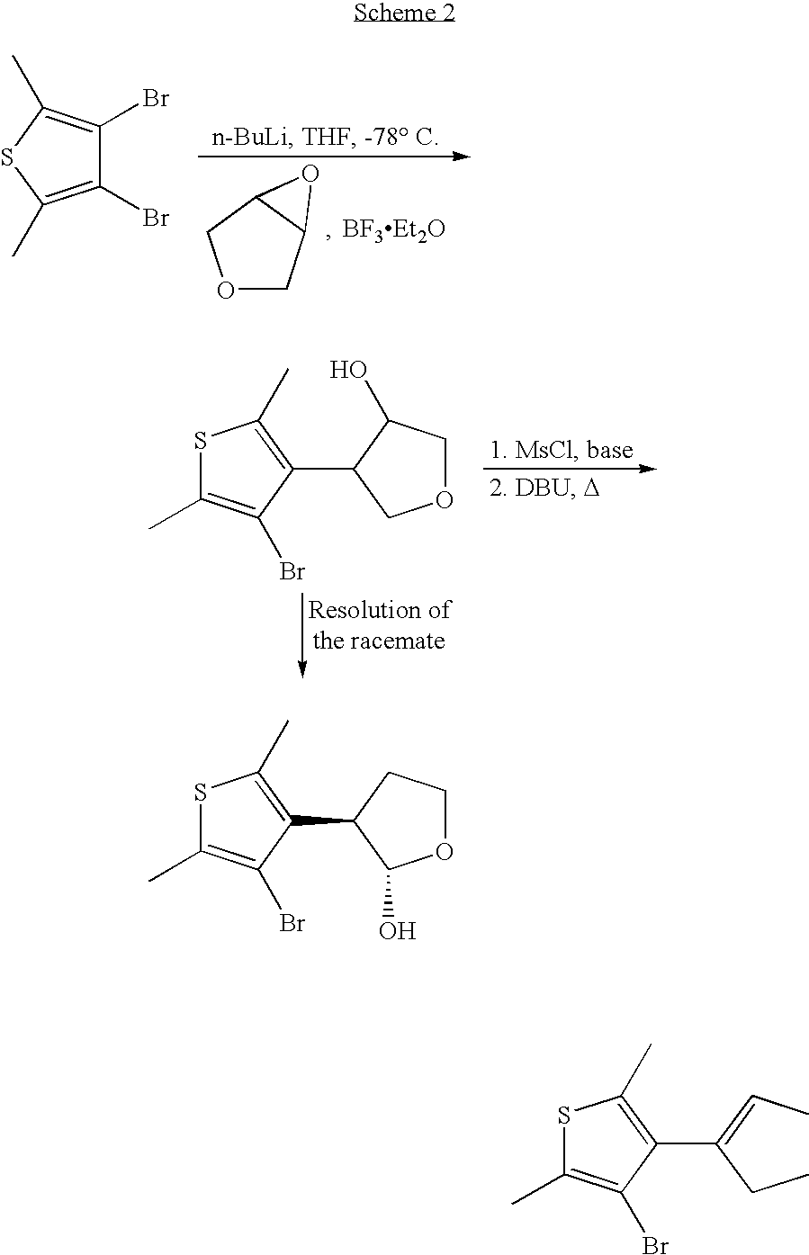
O1CC2C(C1)O2.[BF3Et2O].C1(Br)=C(C)SC(C)=C1Br.S1C(C)=C(Br)C(C2COCC2O)=C1C.S1C(C)=C(Br)C(C2C(O)OCC2)=C1C.S1C(C)=C(Br)C(C(CC)=CC)=C1C
